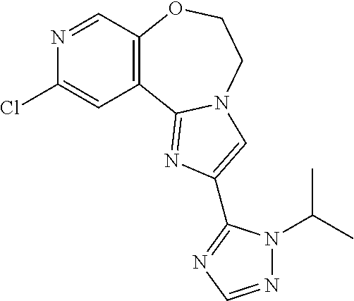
C12=C(OCCN3C1=NC(C1=NC=NN1C(C)C)=C3)C=NC(Cl)=C2
